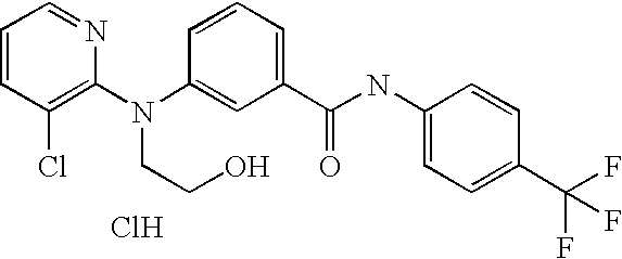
C1=CC(Cl)=C(N(C2=CC(C(NC3=CC=C(C(F)(F)F)C=C3)=O)=CC=C2)CCO)N=C1.Cl
